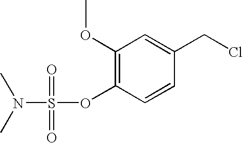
C1=CC(CCl)=CC(OC)=C1OS(=O)(=O)N(C)C
